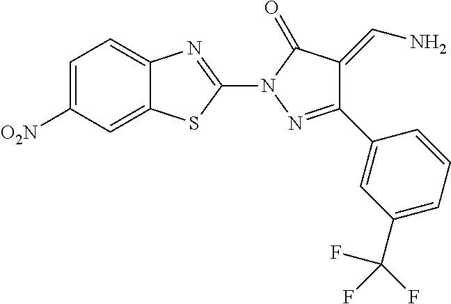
C12=CC=C([O2N])C=C1SC(N1N=C(C3=CC(C(F)(F)F)=CC=C3)C(=CN)C1=O)=N2
